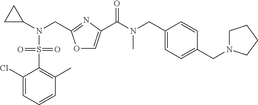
C1C(N(CC2=NC(C(N(CC3=CC=C(CN4CCCC4)C=C3)C)=O)=CO2)S(C2=C(C)C=CC=C2Cl)(=O)=O)C1
